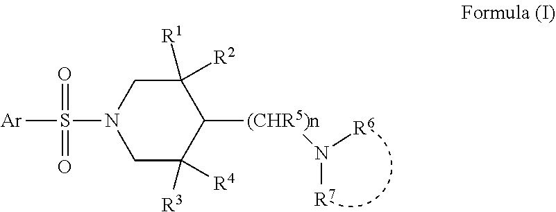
[Ar]S(=O)(=O)N1CC([R4])([R3])C([(CHR5)n]N([R7])[R6])C([R2])([R1])C1
